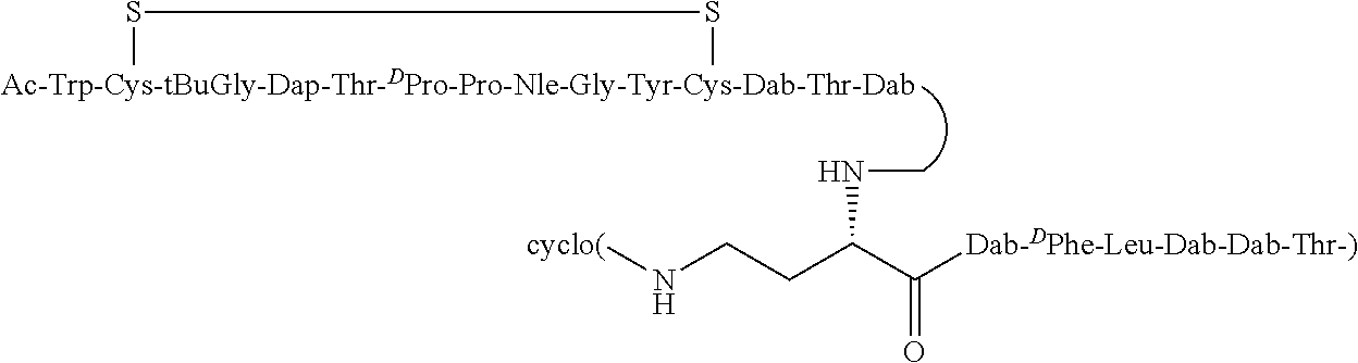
[cyclo(]NCCC(C([Dab-DPhe-Leu-Dab-Dab-Thr-)])=O)NC.[Ac-Trp-Cys-tBuGly-Dap-Thr-DPro-Pro-Nle-Gly-Tyr-Cys-Dab-Thr-Dab]1SS1
